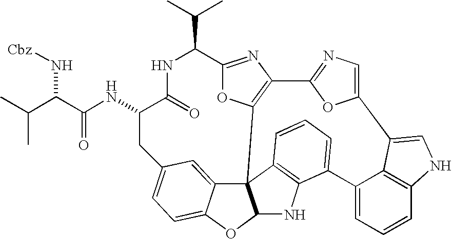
C(C1C2=NC3=C(O2)C24C5=CC(=CC=C5OC2NC2=C4C=CC=C2C2=CC=CC4=C2C(=CN4)C2=CN=C3O2)CC(NC(C(C(C)C)N[Cbz])=O)C(=O)N1)(C)C
